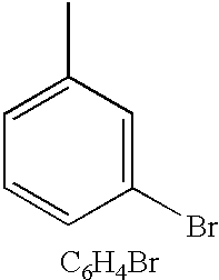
C1(C)=CC=CC(Br)=C1.[C6H4Br]
